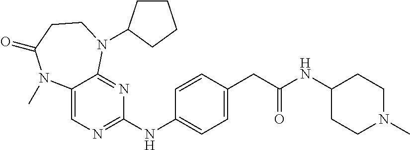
C1(NC2=NC=C3C(=N2)N(C2CCCC2)CCC(=O)N3C)=CC=C(CC(NC2CCN(C)CC2)=O)C=C1
